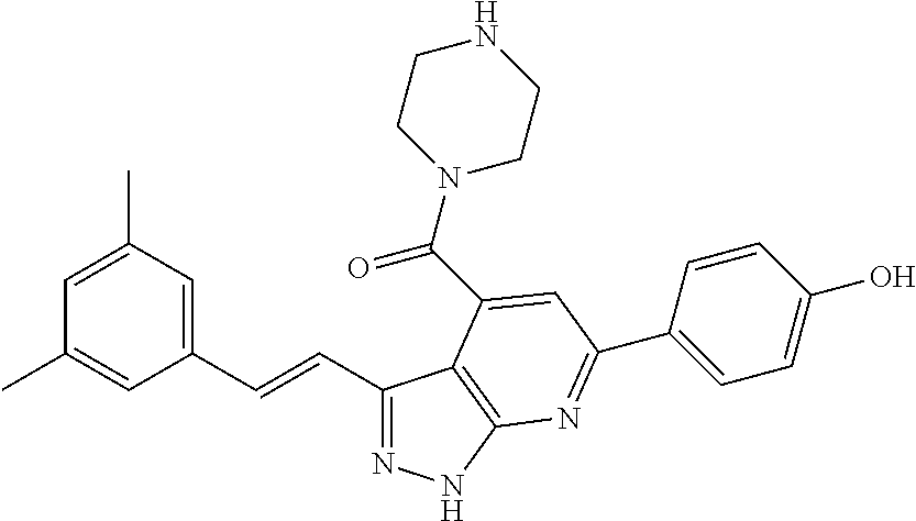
C1(C=CC2=CC(C)=CC(C)=C2)=NNC2=C1C(C(N1CCNCC1)=O)=CC(C1=CC=C(O)C=C1)=N2
